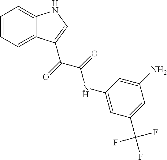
C1=CC=C2C(=C1)NC=C2C(C(=O)NC1=CC(C(F)(F)F)=CC(N)=C1)=O
